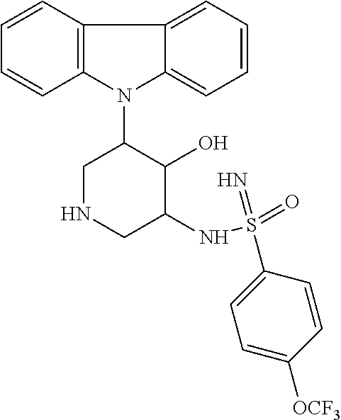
N1(C2CNCC(NS(=O)(=N)C3=CC=C([OCF3])C=C3)C2O)C2=C(C3=CC=CC=C13)C=CC=C2
